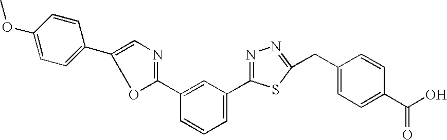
C1(C2=NC=C(C3=CC=C(OC)C=C3)O2)=CC(C2=NN=C(CC3=CC=C(C(O)=O)C=C3)S2)=CC=C1
